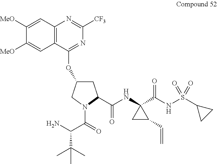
C12=C(C(OC3CC(C(NC4(C(NS(C5CC5)(=O)=O)=O)CC4C=C)=O)N(C(=O)C(N)C(C)(C)C)C3)=NC([CF3])=N1)C=C([MeO])C([MeO])=C2
